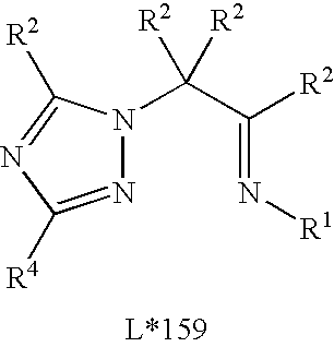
N(=C(C([R2])([R2])N1N=C([R4])N=C1[R2])[R2])[R1]
